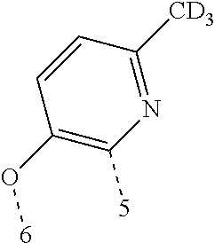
C1(O[6])=C([5])N=C([CD3])C=C1
